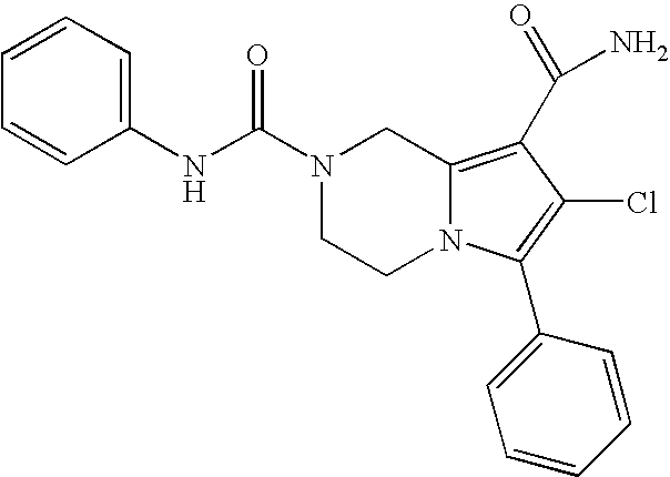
C1=CC=C(NC(N2CCN3C(=C(C(N)=O)C(Cl)=C3C3=CC=CC=C3)C2)=O)C=C1
